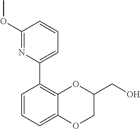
C1=C2C(=C(C3=CC=CC(OC)=N3)C=C1)OC(CO)CO2
